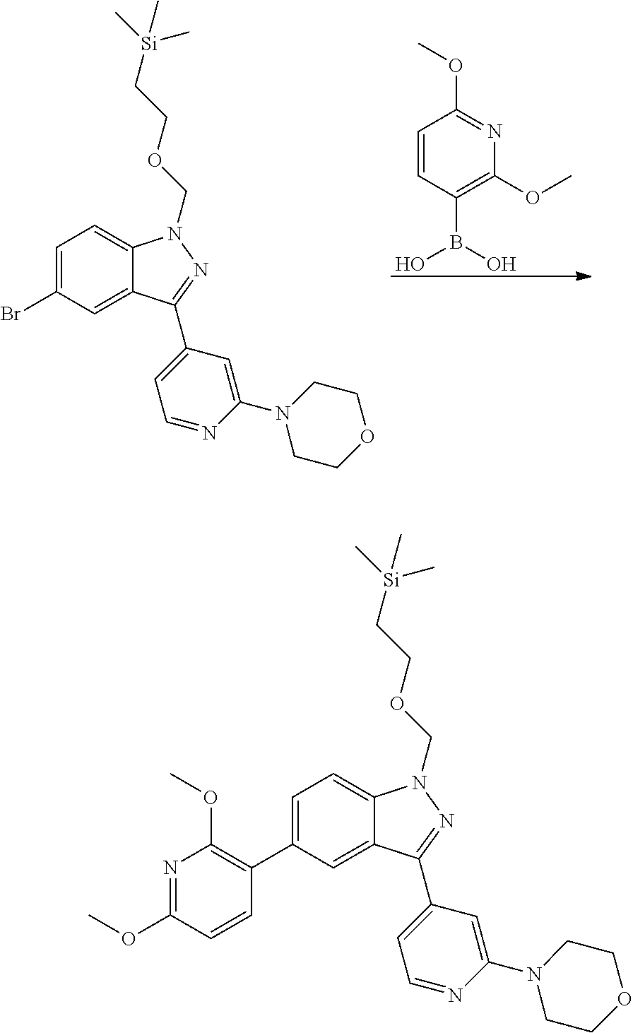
C1=C(Br)C=C2C(=C1)N(COCC[Si](C)(C)C)N=C2C1=CC=NC(N2CCOCC2)=C1.C1=CC(B(O)O)=C(OC)N=C1OC.C1=C(C2=C(OC)N=C(OC)C=C2)C=C2C(=C1)N(COCC[Si](C)(C)C)N=C2C1=CC=NC(N2CCOCC2)=C1
